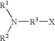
N([R3][X])([R1])[R2]
